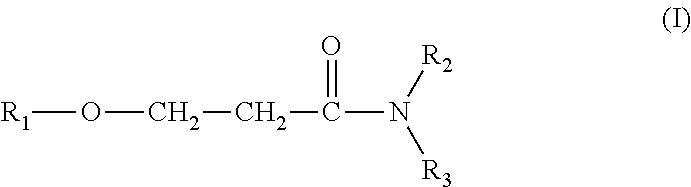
[R1]OCCC(N([R2])[R3])=O
